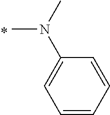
C1=CC=CC(N(C)C)=C1
